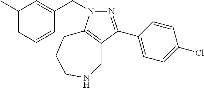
C1(C)=CC=CC(CN2N=C(C3=CC=C(Cl)C=C3)C3=C2CCCNC3)=C1
